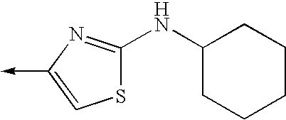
C1(NC2CCCCC2)=NC(->C)=CS1
